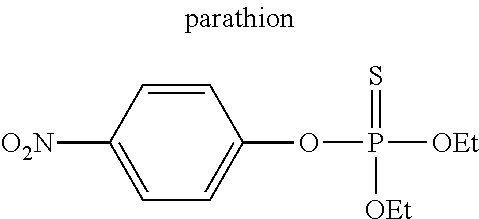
C1=C([O2N])C=CC(OP(=S)([OEt])[OEt])=C1
